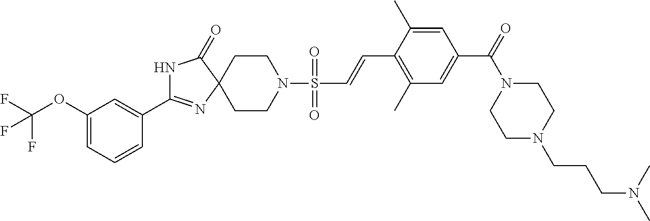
C1(OC(F)(F)F)=CC=CC(C2=NC3(C(=O)N2)CCN(S(C=CC2=C(C)C=C(C(=O)N4CCN(CCCN(C)C)CC4)C=C2C)(=O)=O)CC3)=C1
